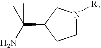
C1N([R7])CC(C(C)(N)C)C1
